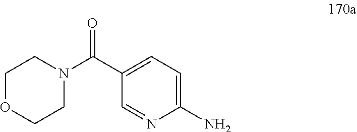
C1OCCN(C(C2=CC=C(N)N=C2)=O)C1
